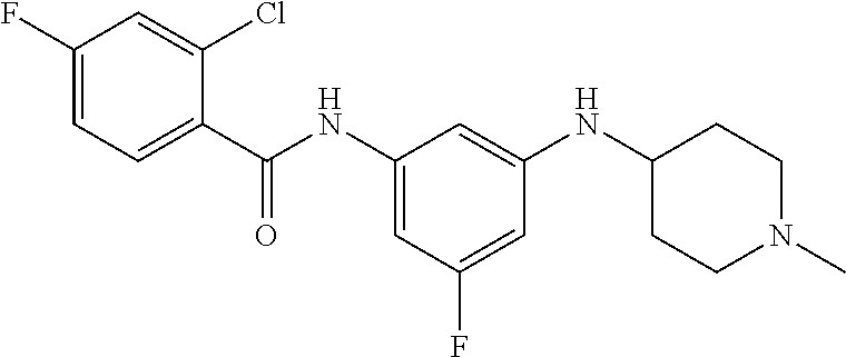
C1(C(NC2=CC(F)=CC(NC3CCN(C)CC3)=C2)=O)=CC=C(F)C=C1Cl
